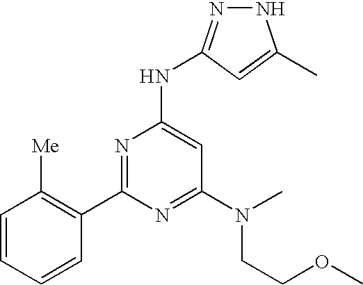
N1N=C(NC2=CC(N(CCOC)C)=NC(C3=C([Me])C=CC=C3)=N2)C=C1C
